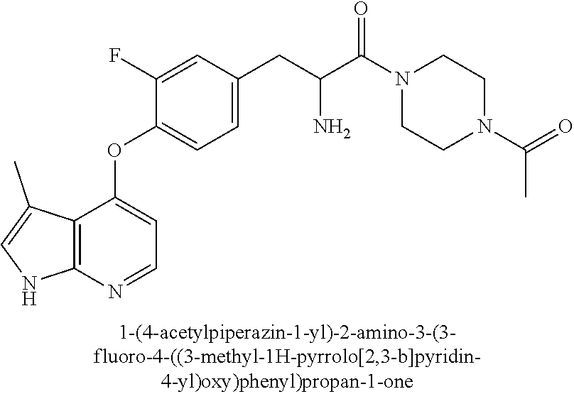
C12=C(N=CC=C1OC1=CC=C(CC(C(N3CCN(C(C)=O)CC3)=O)N)C=C1F)NC=C2C
